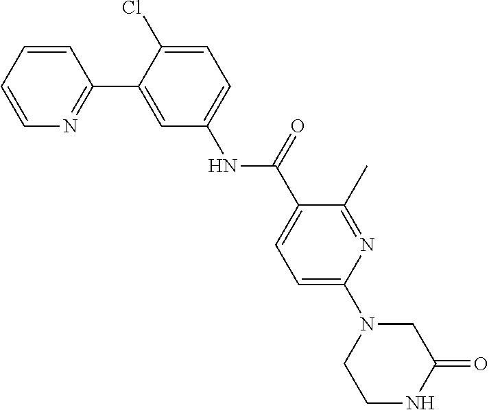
N1(C2=CC=C(C(NC3=CC=C(Cl)C(C4=NC=CC=C4)=C3)=O)C(C)=N2)CC(=O)NCC1
